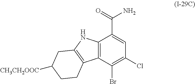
C12=C(C(Br)=C(Cl)C=C1C(=O)N)C1=C(N2)CC([CH3CH2OOC])CC1
